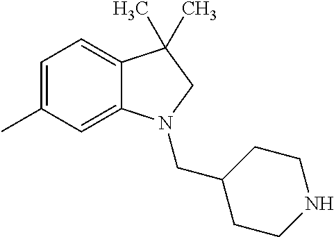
C1=C(C)C=C2C(=C1)C(C)(C)CN2CC1CCNCC1
